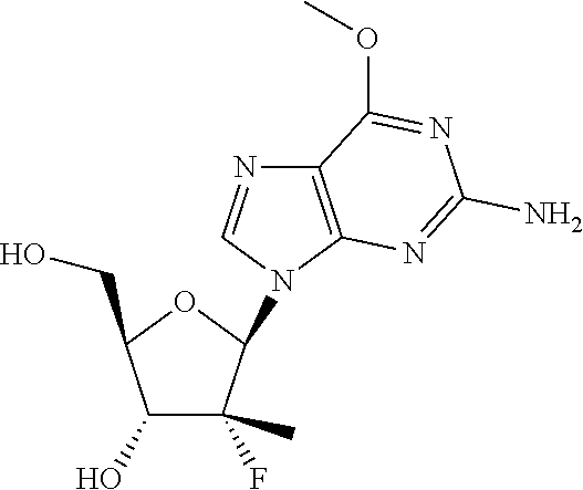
C(C1C(O)C(F)(C)C(N2C=NC3=C2N=C(N)N=C3OC)O1)O
